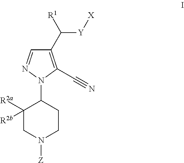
C1([R2b])([R2a])CN([Z])CCC1N1N=CC(C([R1])[Y][X])=C1C#N
